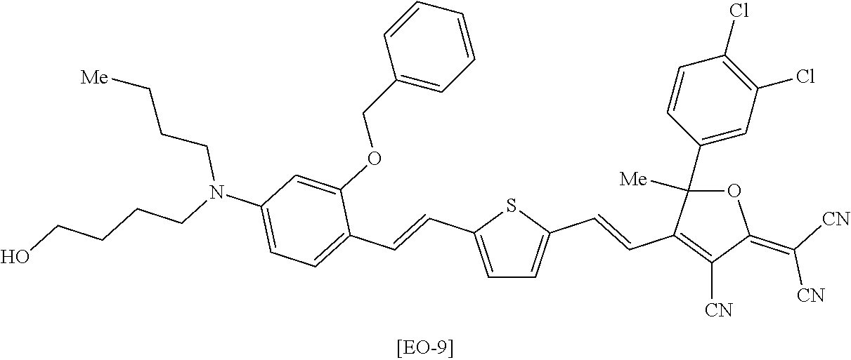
C1=C(C=CC2=CC=C(N(CCCCO)CCC[Me])C=C2OCC2=CC=CC=C2)SC(C=CC2=C([CN])C(=C([CN])[CN])OC2([Me])C2=CC(Cl)=C(Cl)C=C2)=C1
